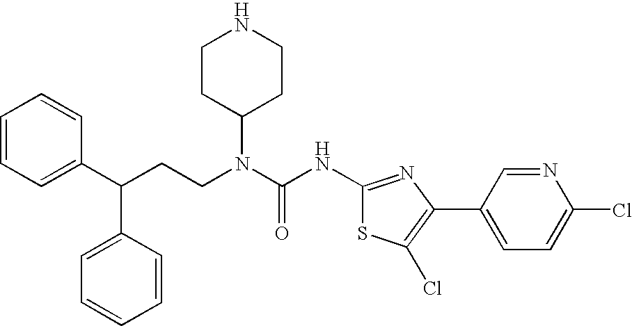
C1(C(CCN(C(NC2=NC(C3=CC=C(Cl)N=C3)=C(Cl)S2)=O)C2CCNCC2)C2=CC=CC=C2)=CC=CC=C1
